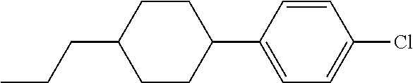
C1CC(C2=CC=C(Cl)C=C2)CCC1CCC
